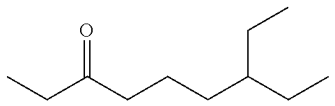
CCC(CCCC(CC)CC)=O
